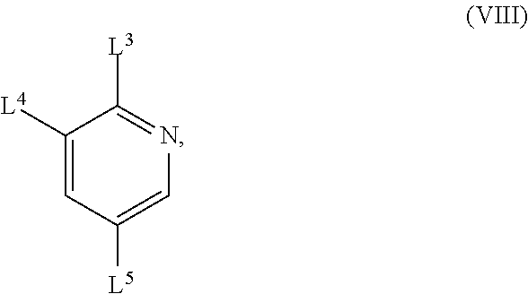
C1([L4])=CC([L5])=CN=C1[L3]
